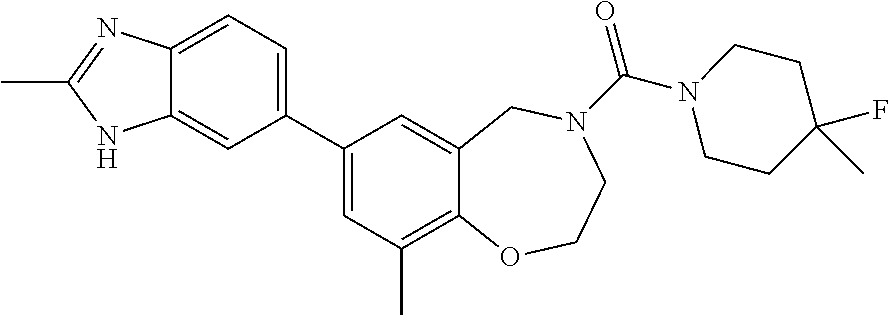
C12=CC=C(C3=CC(C)=C4C(=C3)CN(C(=O)N3CCC(F)(C)CC3)CCO4)C=C1NC(C)=N2
